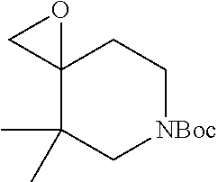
C12(C(C)(C)C[NBoc]CC1)OC2
